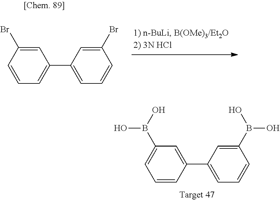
C1=C(Br)C=CC=C1C1=CC=CC(Br)=C1.C1=CC(C2=CC=CC(B(O)O)=C2)=CC(B(O)O)=C1
